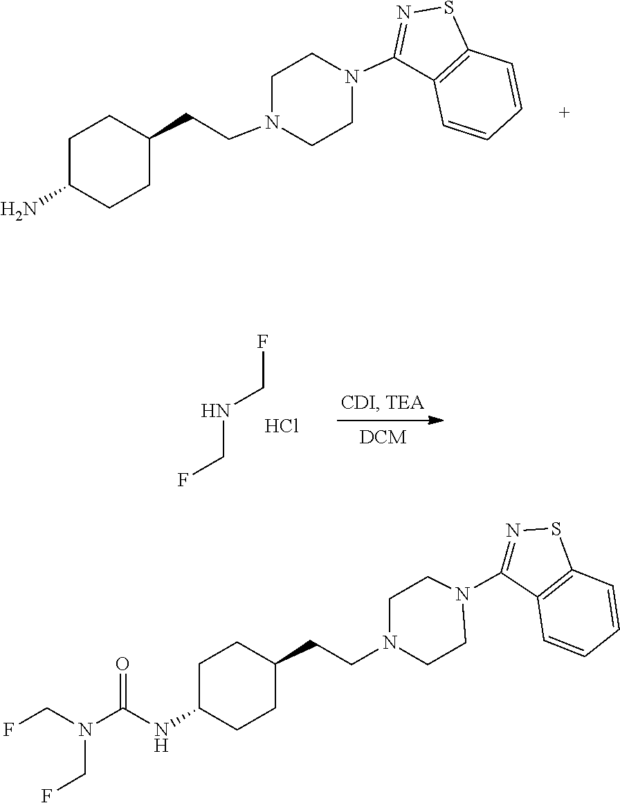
N1(C2=NSC3=C2C=CC=C3)CCN(CCC2CCC(N)CC2)CC1.N(CF)CF.Cl.N(CF)(CF)C(NC1CCC(CCN2CCN(C3=NSC4=C3C=CC=C4)CC2)CC1)=O
